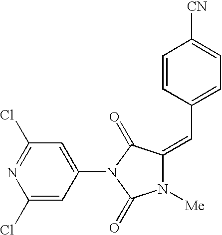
C1(Cl)=CC(N2C(=O)N([Me])C(=CC3=CC=C([CN])C=C3)C2=O)=CC(Cl)=N1
